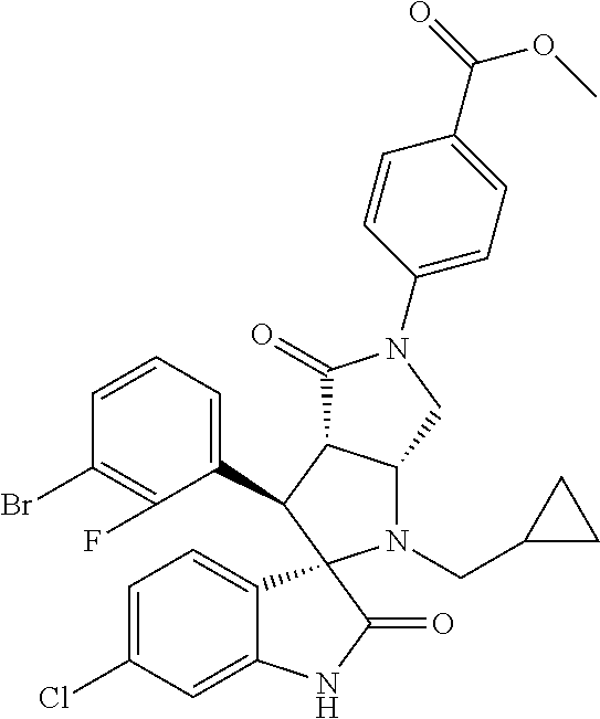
C1(C2C3C(N(CC4CC4)C24C2=CC=C(Cl)C=C2NC4=O)CN(C2=CC=C(C(=O)OC)C=C2)C3=O)=CC=CC(Br)=C1F
